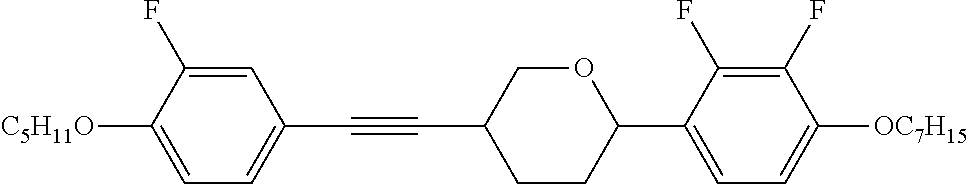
C1=C(F)C([C5H11O])=CC=C1C#CC1CCC(C2=CC=C([OC7H15])C(F)=C2F)OC1
